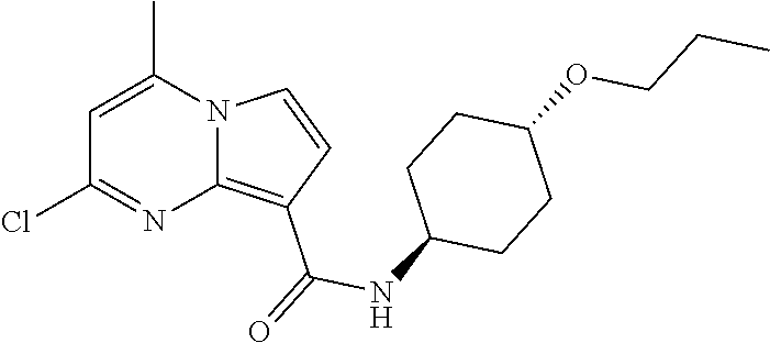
C1=C(C)N2C(=C(C(=O)NC3CCC(OCCC)CC3)C=C2)N=C1Cl
